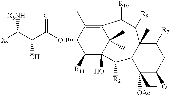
[X3]C(C(C(OC1C([R14])C2(O)C(C)(C)C(=C1C)C([R10])C([R9])C1(C)C(C2[R2])C([OAc])(CC)C(O)CC1[R7])=O)O)[X5NH]
